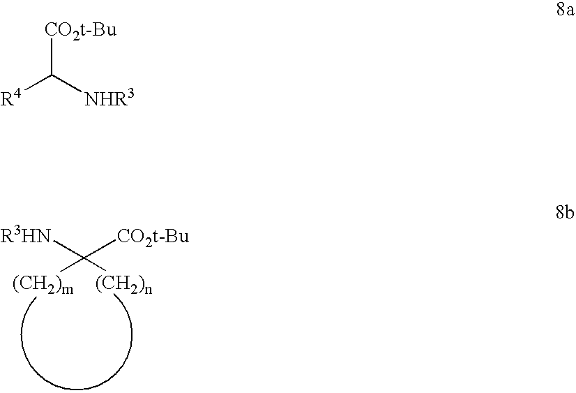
[R3HN]C([CO2t-Bu])([(CH2)m])[(CH2)n].[CO2t-Bu]C([NHR3])[R4]
